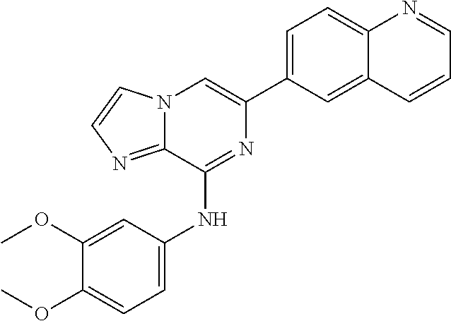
C12=CC(C3=CN4C(=NC=C4)C(NC4=CC=C(OC)C(OC)=C4)=N3)=CC=C1N=CC=C2
